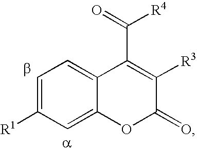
C1=C([R1])C=C2C(=C1)C(C(=O)[R4])=C([R3])C(=O)O2
